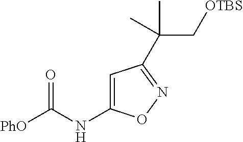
[PhO]C(NC1=CC(C(C[OTBS])(C)C)=NO1)=O
